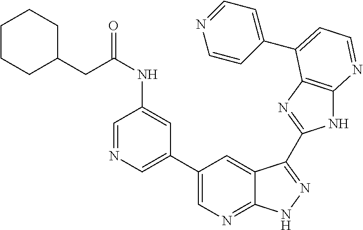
C1(C2=CN=C3C(=C2)C(C2=NC4=C(N2)N=CC=C4C2=CC=NC=C2)=NN3)=CN=CC(NC(CC2CCCCC2)=O)=C1
